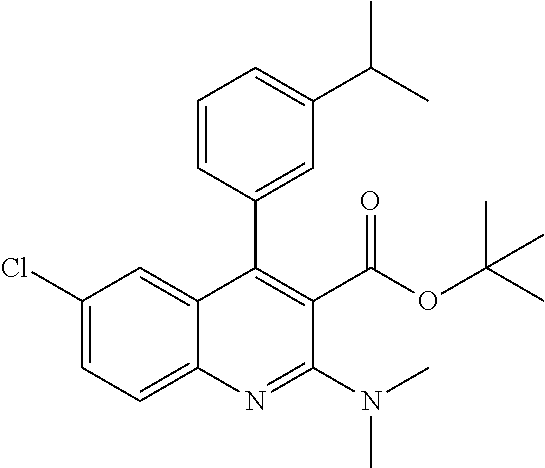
C1(Cl)=CC=C2C(=C1)C(C1=CC(C(C)C)=CC=C1)=C(C(OC(C)(C)C)=O)C(N(C)C)=N2
